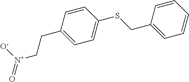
C1(SCC2=CC=CC=C2)=CC=C(CC[N+](=O)[O-])C=C1
